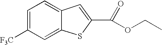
C12=CC=C([F3C])C=C1SC(C(=O)OCC)=C2
